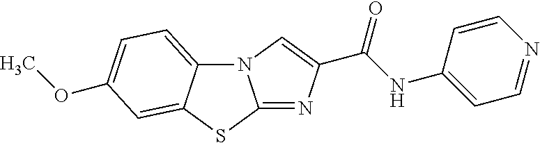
N12C3=CC=C(OC)C=C3SC1=NC(C(NC1=CC=NC=C1)=O)=C2
